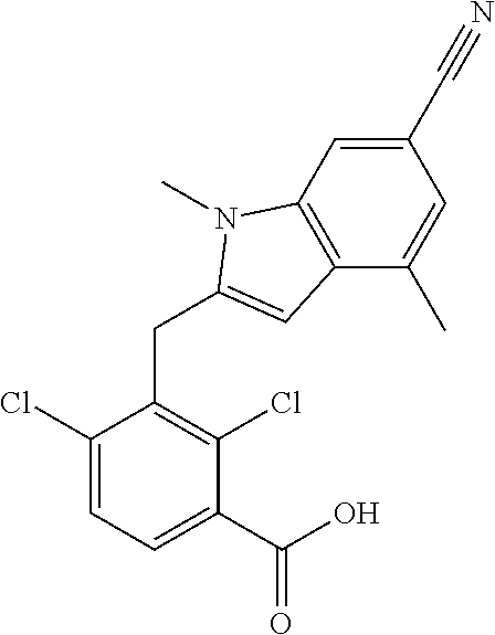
C1(Cl)=CC=C(C(O)=O)C(Cl)=C1CC1=CC2=C(C=C(C#N)C=C2C)N1C
